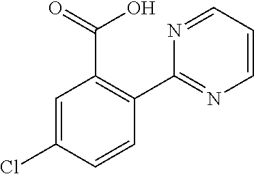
C1=C(Cl)C=CC(C2=NC=CC=N2)=C1C(O)=O
